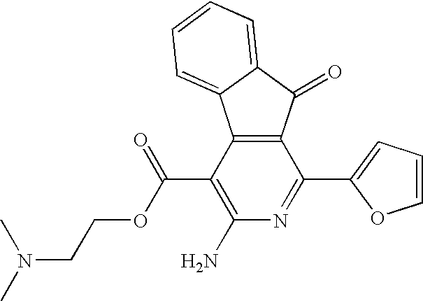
C12=C(C(C(OCCN(C)C)=O)=C(N)N=C1C1=CC=CO1)C1=CC=CC=C1C2=O
